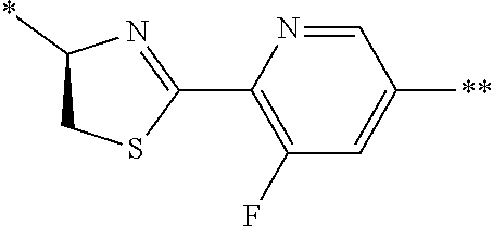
C1(C2=NC(*)CS2)=C(F)C=C([**])C=N1
